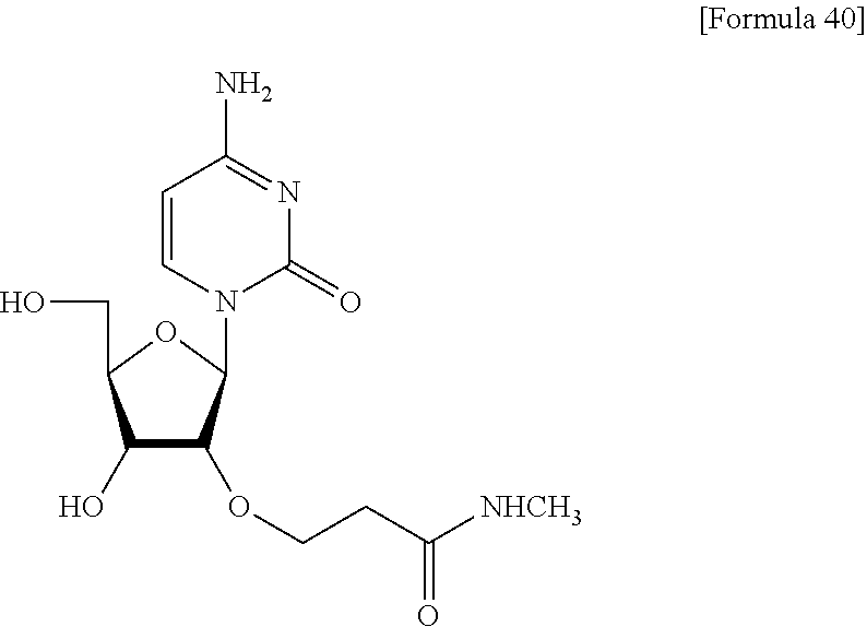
C1(O)C(OCCC([NHCH3])=O)C(N2C(=O)N=C(N)C=C2)OC1CO
